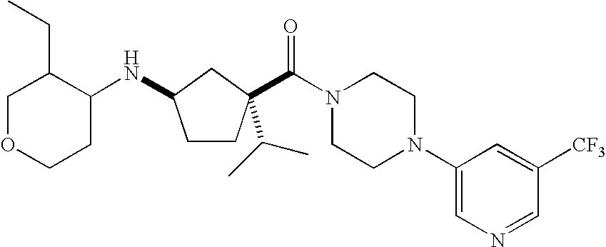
N(C1CCC(C(=O)N2CCN(C3=CN=CC([CF3])=C3)CC2)(C(C)C)C1)C1C(CC)COCC1
